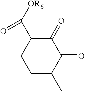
C1(=O)C(C([OR6])=O)CCC(C)C1=O
